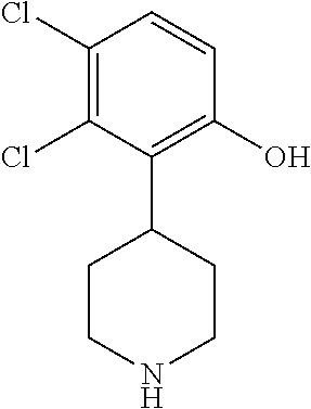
C1(Cl)=C(Cl)C(C2CCNCC2)=C(O)C=C1
